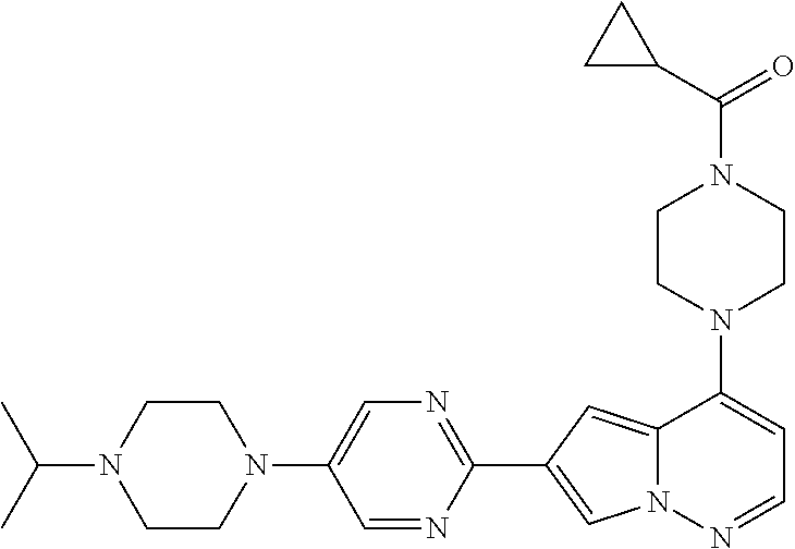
N1(C2=CC=NN3C2=CC(C2=NC=C(N4CCN(C(C)C)CC4)C=N2)=C3)CCN(C(=O)C2CC2)CC1
